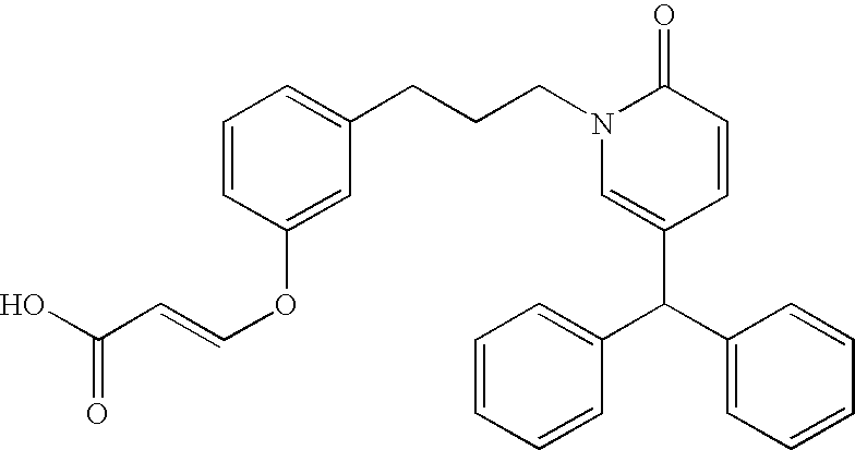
C1=CC(OC=CC(O)=O)=CC(CCCN2C=C(C(C3=CC=CC=C3)C3=CC=CC=C3)C=CC2=O)=C1
